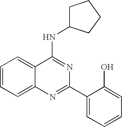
C1=CC=C2C(=C1)C(NC1CCCC1)=NC(C1=CC=CC=C1O)=N2
